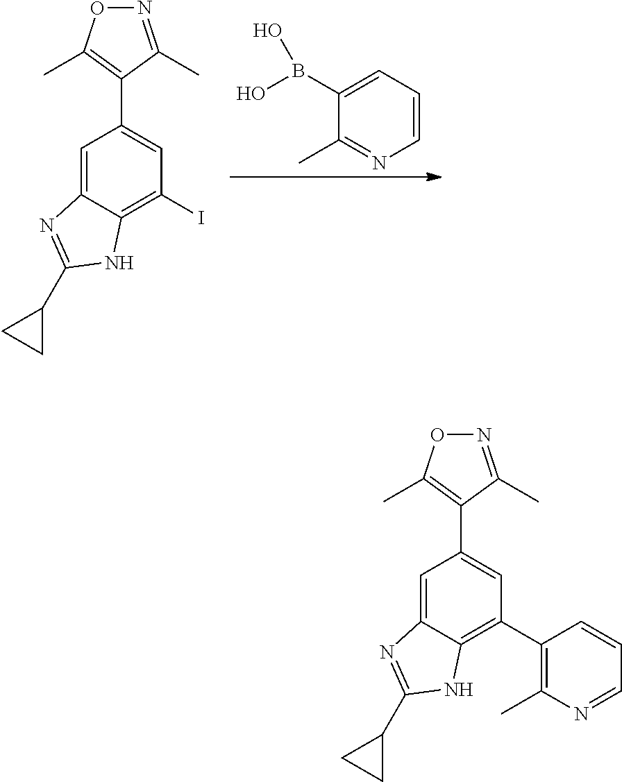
C1(C)=NC=CC=C1B(O)O.C1=C2C(=C(I)C=C1C1=C(C)ON=C1C)NC(C1CC1)=N2.C1=C2C(=C(C3=C(C)N=CC=C3)C=C1C1=C(C)ON=C1C)NC(C1CC1)=N2
